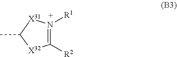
C1([R2])=N([R1])[X31]C(C)[X32]1
